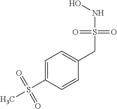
C1=C(S(C)(=O)=O)C=CC(CS(NO)(=O)=O)=C1
